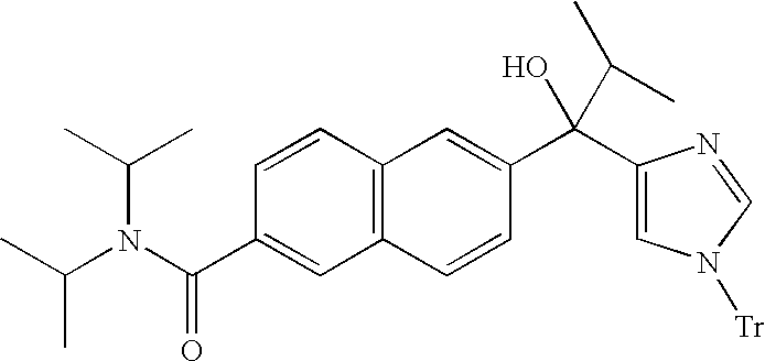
C12=C(C=CC(C(C3=CN([Tr])C=N3)(O)C(C)C)=C1)C=C(C(N(C(C)C)C(C)C)=O)C=C2
